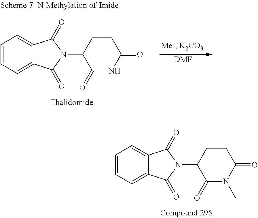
C1=CC=C2C(=C1)C(=O)N(C1C(=O)N(C)C(=O)CC1)C2=O.C1=CC=C2C(=C1)C(=O)N(C1C(=O)NC(=O)CC1)C2=O.[DMF]
